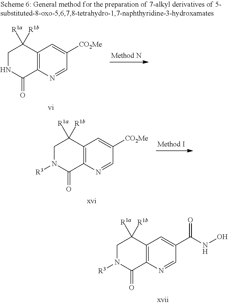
C12=C(N=CC([CO2Me])=C1)C(=O)NCC2([R1b])[R1a].C12=C(N=CC([CO2Me])=C1)C(=O)N([R3])CC2([R1b])[R1a].C12=C(N=CC(C(NO)=O)=C1)C(=O)N([R3])CC2([R1b])[R1a]
